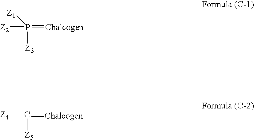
[Z2]P(=[Chalcogen])([Z3])[Z1].[Z4]C(=[Chalcogen])[Z5]
